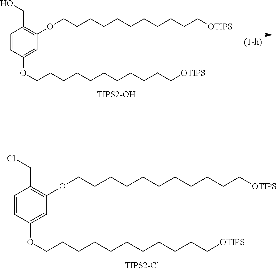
C1=CC(OCCCCCCCCCCC[OTIPS])=CC(OCCCCCCCCCCC[OTIPS])=C1CCl.C1=CC(OCCCCCCCCCCC[OTIPS])=CC(OCCCCCCCCCCC[OTIPS])=C1CO
